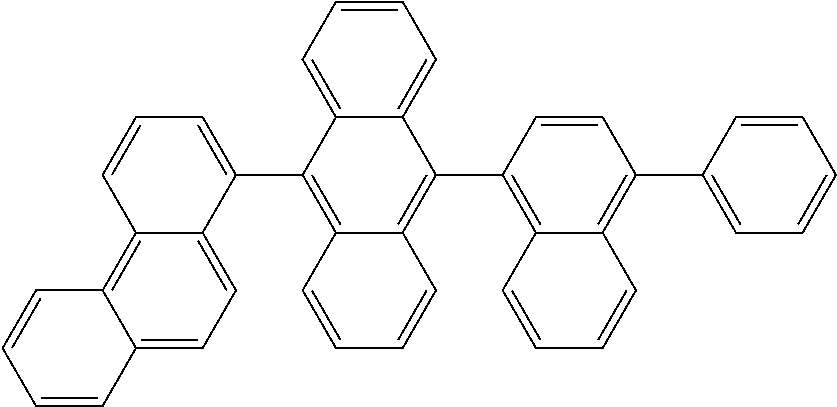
C12=CC=CC=C1C(C1=C3C(=C(C4=CC=CC=C4)C=C1)C=CC=C3)=C1C(=C2C2=CC=CC3=C4C(=CC=C23)C=CC=C4)C=CC=C1
